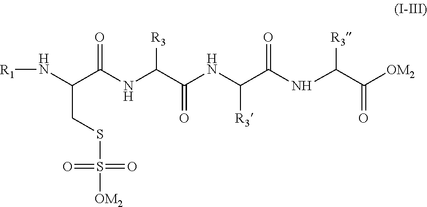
O=C(NC(C(NC(C(NC(C([OM2])=O)[R3])=O)[R3])=O)[R3])C(N[R1])CSS(=O)(=O)[OM2]
